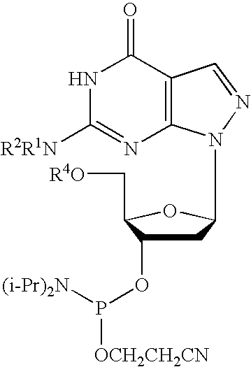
C1C(OP([OCH2CH2CN])[(i-Pr)2N])C(C[R4O])OC1N1N=CC2=C1N=C([R2R1N])NC2=O
